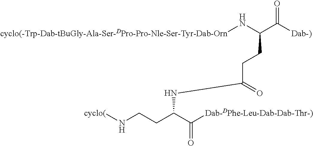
[cyclo(-Trp-Dab-tBuGly-Ala-Ser-DPro-Pro-Nle-Ser-Tyr-Dab-Orn]NC(C([Dab-)])=O)CCC(NC(CCN[cyclo(])C([Dab-DPhe-Leu-Dab-Dab-Thr-)])=O)=O
